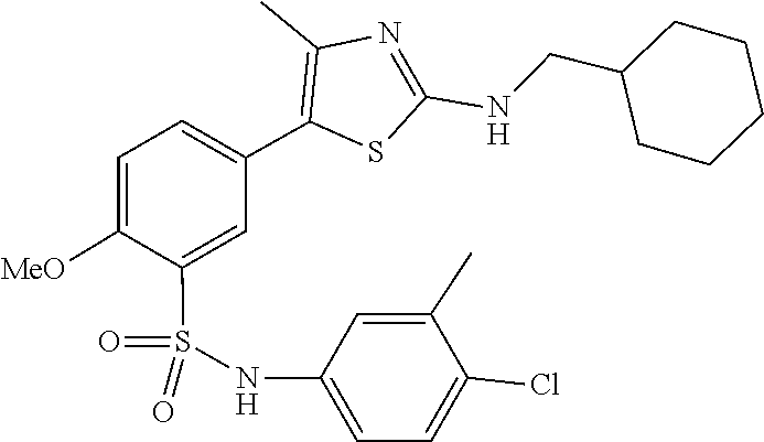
O=S(NC1=CC=C(Cl)C(C)=C1)(=O)C1=CC(C2=C(C)N=C(NCC3CCCCC3)S2)=CC=C1[MeO]
